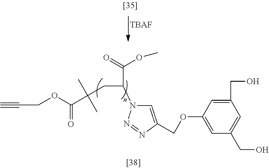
[TBAF].C(OC1=CC(CO)=CC(CO)=C1)C1=CN(C(C(OC)=O)CC(C)(C)C(OCC#C)=O)N=N1
